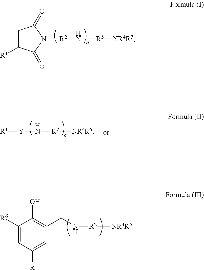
C1C([R1])C(=O)N([R2]N[R3][NR4R5])C1=O.[R1][Y]N[R2][NR4R5].C1([R6])=CC([R1])=CC(CN[R2][NR4R5])=C1O
